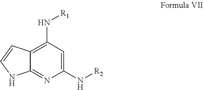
C12=NC(N[R2])=CC(N[R1])=C1C=CN2
